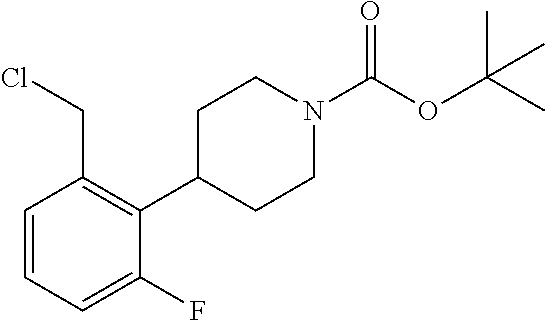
C1=CC=C(F)C(C2CCN(C(OC(C)(C)C)=O)CC2)=C1CCl
